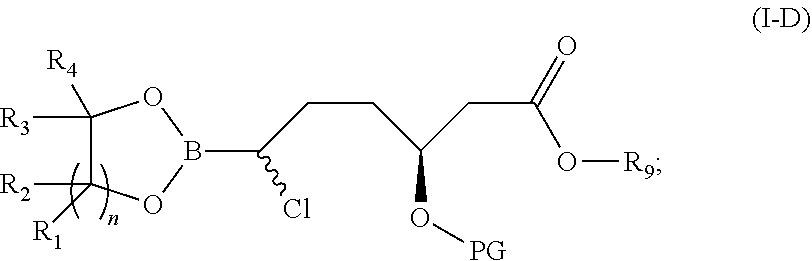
C1([R3])([R4])C([R2])([R1])OB(C(CCC(CC(O[R9])=O)O[PG])Cl)O1
